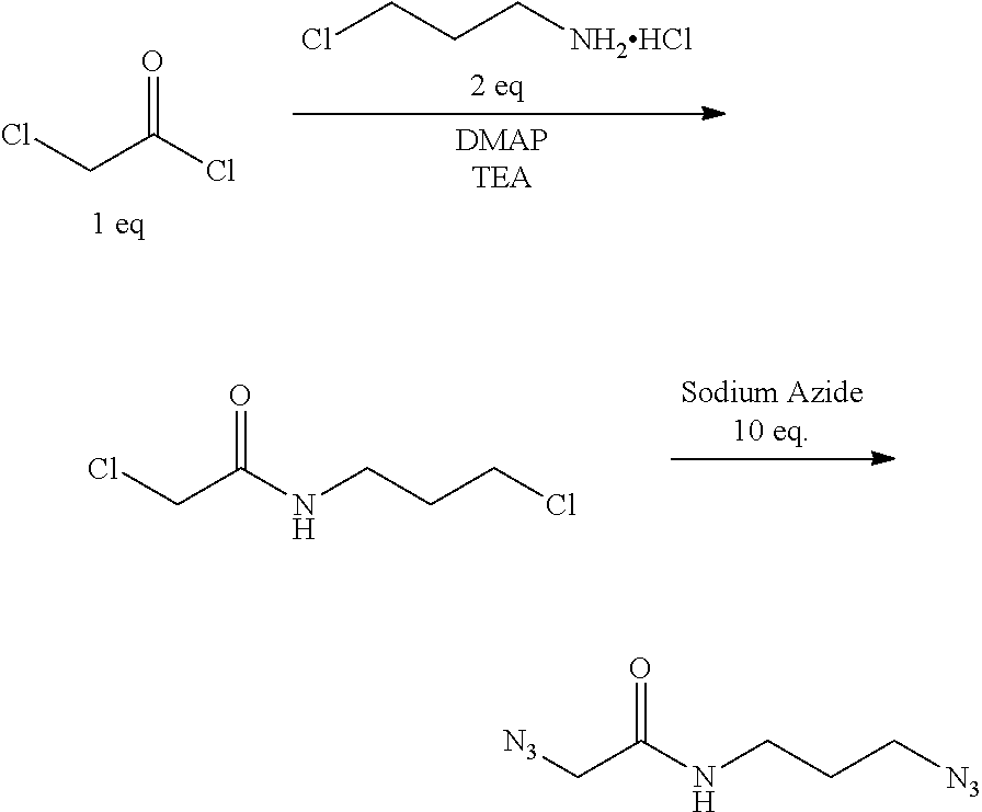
ClCC(Cl)=O.ClCCC[NH2HCl].N(CCCCl)C(CCl)=O.N(CCC[N3])C(C[N3])=O
